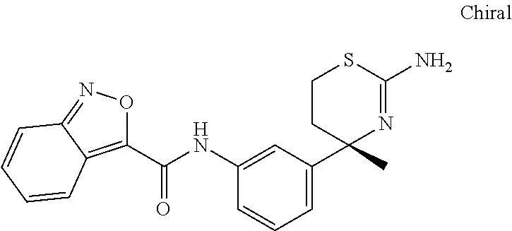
O1C(C(NC2=CC(C3(C)N=C(N)SCC3)=CC=C2)=O)=C2C(=N1)C=CC=C2
